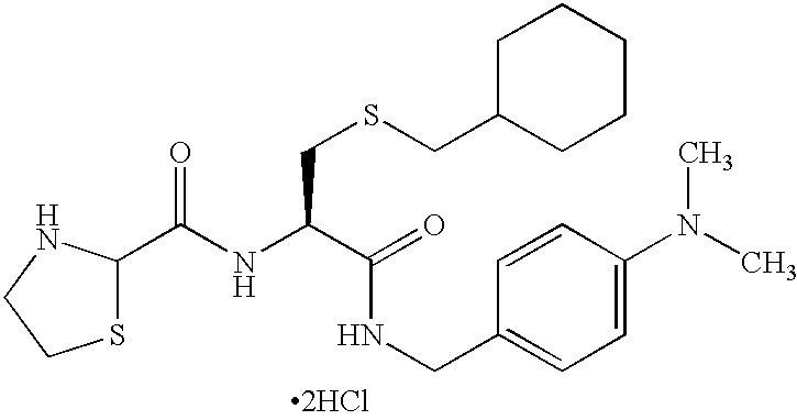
S1C(C(NC(C(NCC2=CC=C(N(C)C)C=C2)=O)CSCC2CCCCC2)=O)NCC1.[2HCl]
